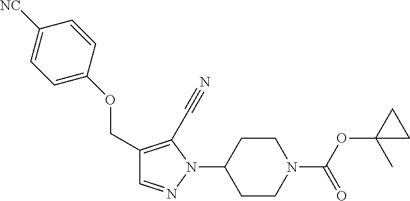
C1CN(C(OC2(C)CC2)=O)CCC1N1N=CC(COC2=CC=C([NC])C=C2)=C1C#N
